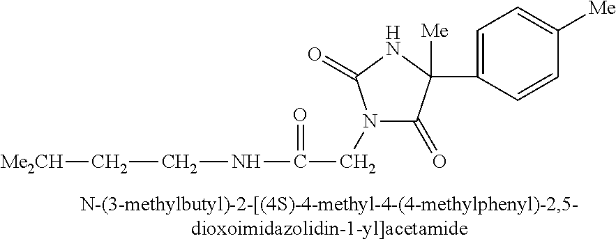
N1(CC(NCC[Me2CH])=O)C(=O)C([Me])(C2=CC=C([Me])C=C2)NC1=O
